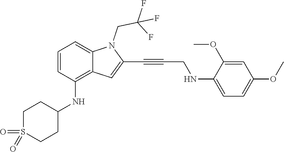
C(C#CC1=CC2=C(NC3CCS(=O)(=O)CC3)C=CC=C2N1CC(F)(F)F)NC1=CC=C(OC)C=C1OC
